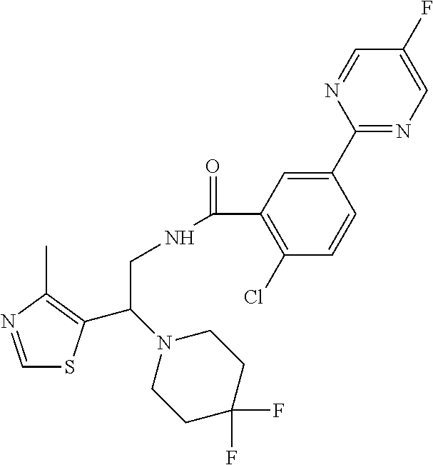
C1=NC(C)=C(C(N2CCC(F)(F)CC2)CNC(=O)C2=C(Cl)C=CC(C3=NC=C(F)C=N3)=C2)S1
